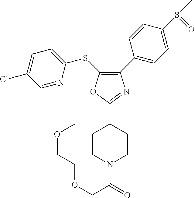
C1(C2=CC=C(S(C)=O)C=C2)=C(SC2=CC=C(Cl)C=N2)OC(C2CCN(C(COCCOC)=O)CC2)=N1
